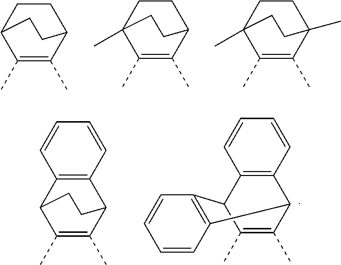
C1CC2C(C)=C(C)C1CC2.C1CC2C(C)=C(C)C1(C)CC2.C1CC2(C)C(C)=C(C)C1(C)CC2.C12=C(C3C(C)=C(C)C1CC3)C=CC=C2.C12=C(C=CC=C1)C1C(C)=C(C)C2C2=C1C=CC=C2
